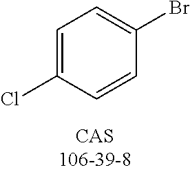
C1=C(Cl)C=CC(Br)=C1
